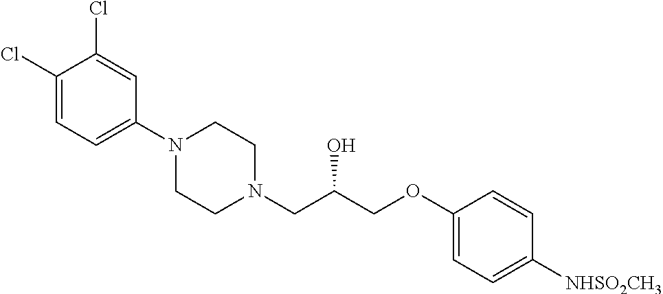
C1(Cl)=CC=C(N2CCN(CC(COC3=CC=C([NHSO2CH3])C=C3)O)CC2)C=C1Cl
